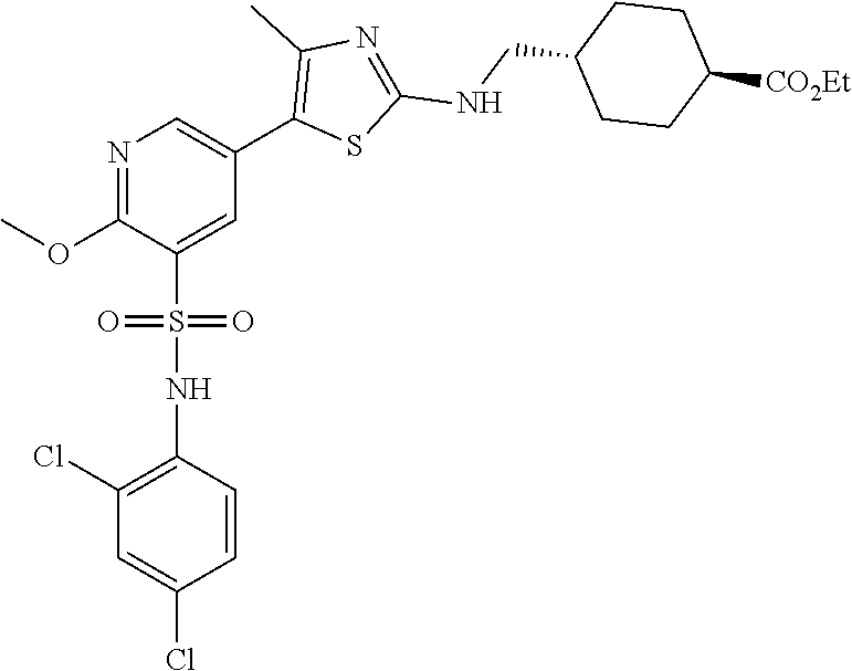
N1=C(OC)C(S(NC2=C(Cl)C=C(Cl)C=C2)(=O)=O)=CC(C2=C(C)N=C(NCC3CCC([CO2Et])CC3)S2)=C1
